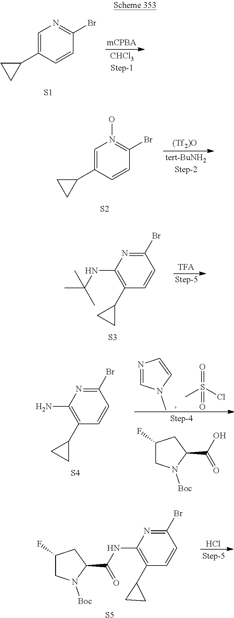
C1=C(C2CC2)C=CC(Br)=N1.[S1].C1=C(C2CC2)C=CC(Br)=N1O.[S2].C1(Br)=NC(NC(C)(C)C)=C(C2CC2)C=C1.[S3].N1=CN(C)C=C1.O=S(C)(Cl)=O.C1(F)CN([Boc])C(C(=O)O)C1.C1(Br)=NC(N)=C(C2CC2)C=C1.[S4].C1(Br)=NC(NC(C2N([Boc])CC(F)C2)=O)=C(C2CC2)C=C1.Cl.[S5]
